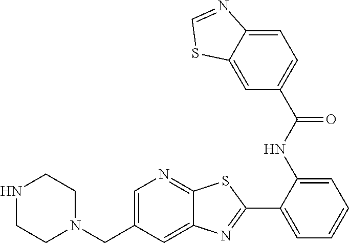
C1=C(CN2CCNCC2)C=C2C(=N1)SC(C1=CC=CC=C1NC(C1=CC=C3C(=C1)SC=N3)=O)=N2
